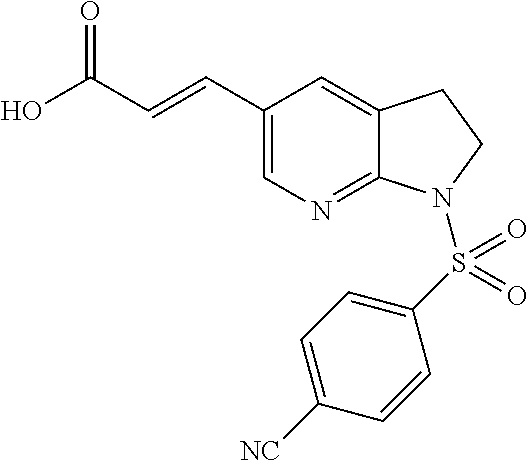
OC(C=CC1=CN=C2C(=C1)CCN2S(C1=CC=C([NC])C=C1)(=O)=O)=O
